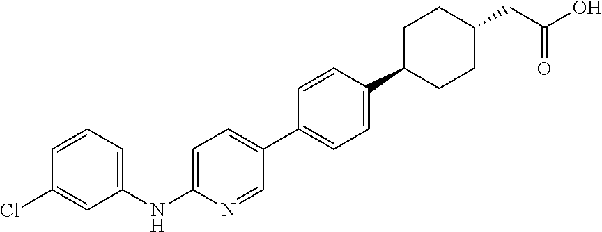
C1=CC=C(NC2=CC=C(C3=CC=C(C4CCC(CC(O)=O)CC4)C=C3)C=N2)C=C1Cl
